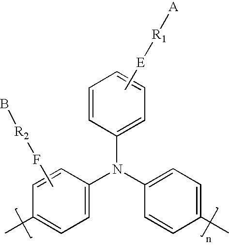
C1(C)=CC=C(N(C2=CC=C(C)C=C2)C2=CC=CC=C2)C=C1.CF[R2]B.C[E][R1][A]
